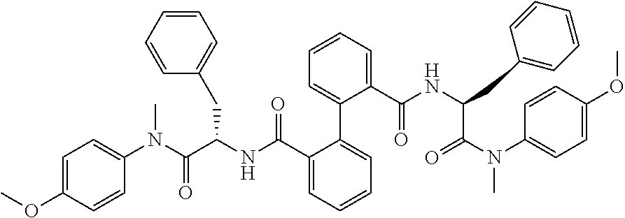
C1=C(OC)C=CC(N(C(C(NC(C2=CC=CC=C2C2=CC=CC=C2C(NC(CC2=CC=CC=C2)C(N(C2=CC=C(OC)C=C2)C)=O)=O)=O)CC2=CC=CC=C2)=O)C)=C1
